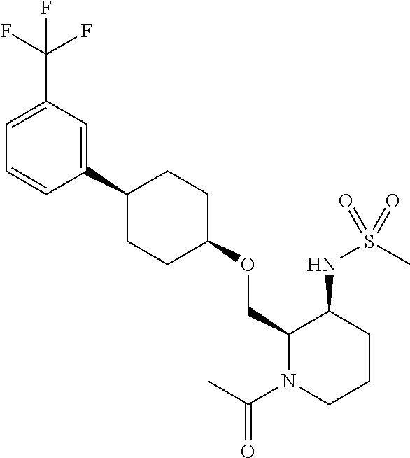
C1(OCC2N(C(=O)C)CCCC2NS(=O)(C)=O)CCC(C2=CC(C(F)(F)F)=CC=C2)CC1
